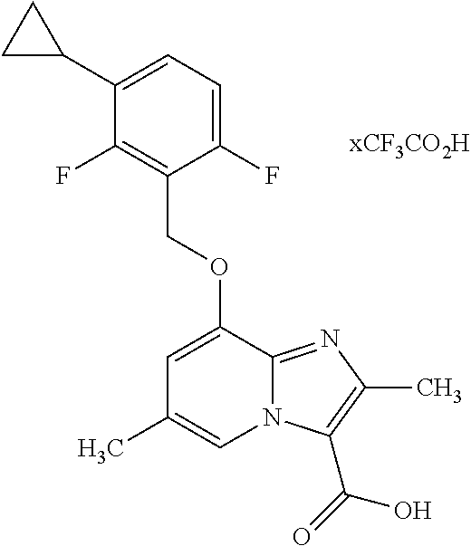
C1(F)=CC=C(C2CC2)C(F)=C1COC1=CC(C)=CN2C1=NC(C)=C2C(=O)O
